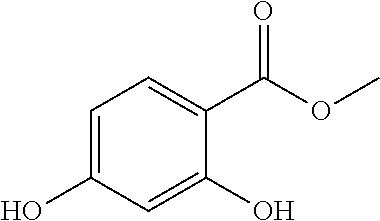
C1=C(O)C=C(O)C(C(OC)=O)=C1
